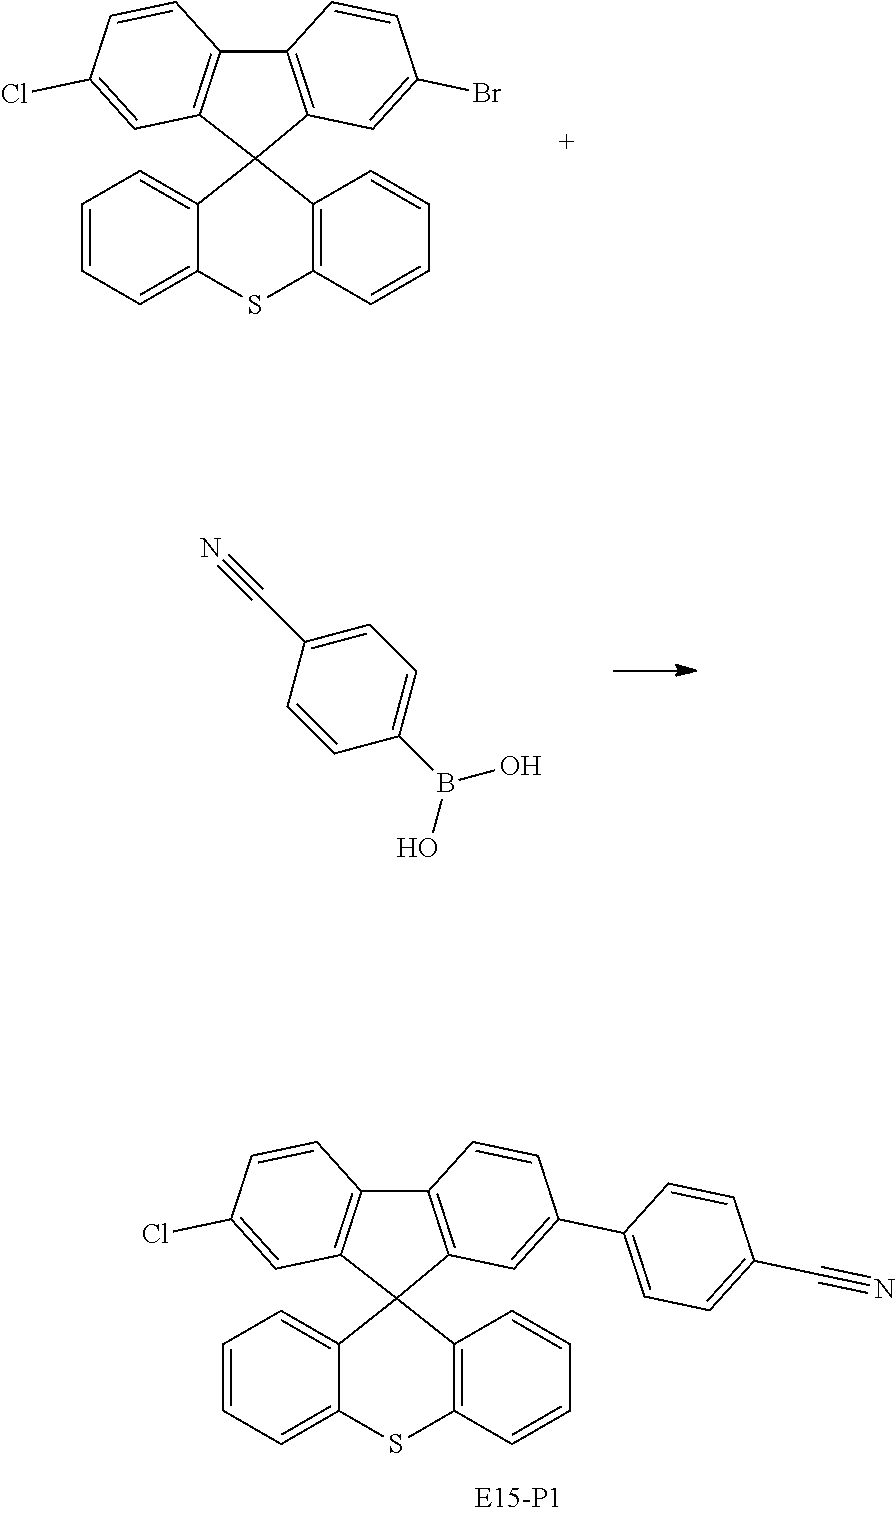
C12=C(C=C(C3=CC=C(C#N)C=C3)C=C1)C1(C3=C2C=CC(Cl)=C3)C2=CC=CC=C2SC2=C1C=CC=C2.C12=C(C=C(Br)C=C1)C1(C3=C2C=CC(Cl)=C3)C2=CC=CC=C2SC2=C1C=CC=C2.C1(C#N)=CC=C(B(O)O)C=C1
